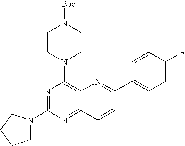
C12=C(N3CCN([Boc])CC3)N=C(N3CCCC3)N=C1C=CC(C1=CC=C(F)C=C1)=N2
